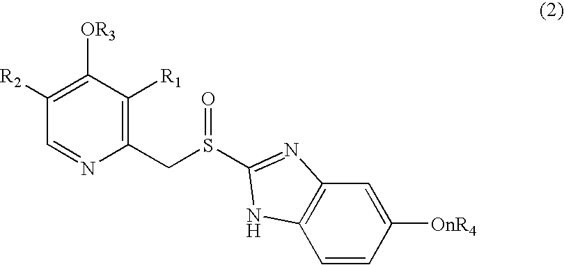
C1(CS(=O)C2=NC3=C(C=CC([OnR4])=C3)N2)=C([R1])C([OR3])=C([R2])C=N1
